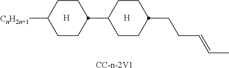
[CC-n-2V1].[H].[H].C1CC(C2CCC(CCC=CC)CC2)CCC1[CnH2n+1]
